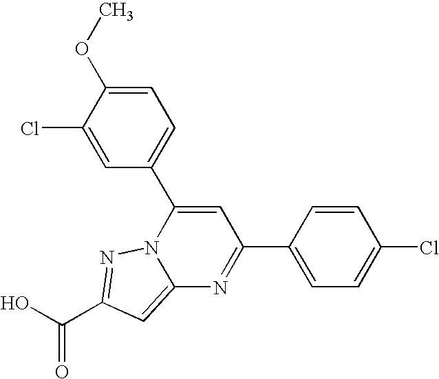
O=C(O)C1=NN2C(=C1)N=C(C1=CC=C(Cl)C=C1)C=C2C1=CC=C(OC)C(Cl)=C1
